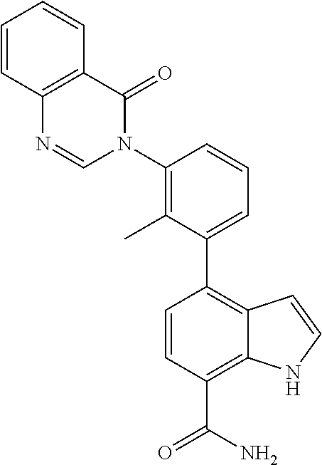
C1(N2C(=O)C3=C(N=C2)C=CC=C3)=C(C)C(C2=C3C(=C(C(N)=O)C=C2)NC=C3)=CC=C1
